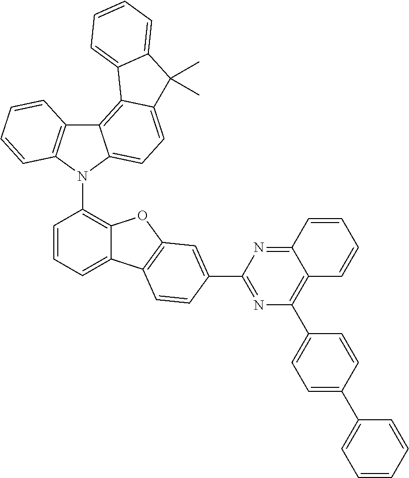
C12=C3C(=CC=C1N(C1=C4C(=CC=C1)C1=C(O4)C=C(C4=NC(C5=CC=C(C6=CC=CC=C6)C=C5)=C5C(=N4)C=CC=C5)C=C1)C1=C2C=CC=C1)C(C)(C)C1=CC=CC=C31
